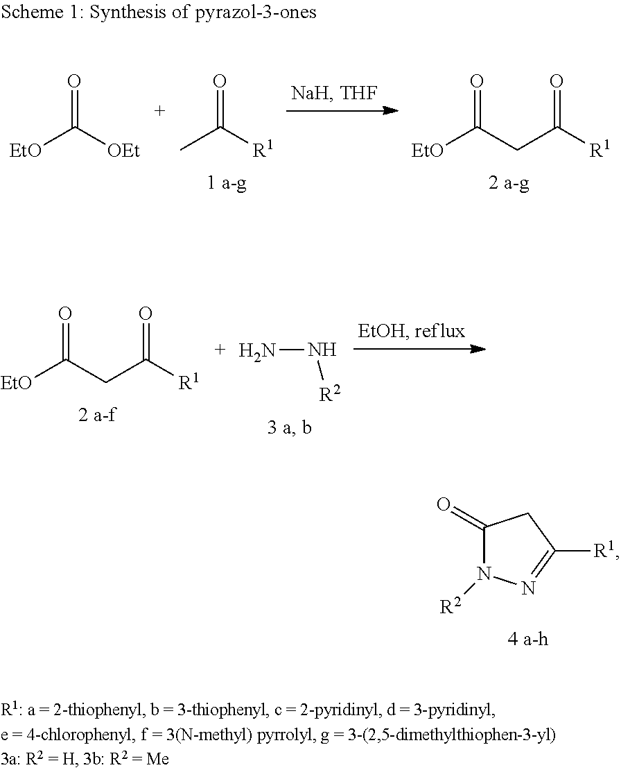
O=C([R1])CC([EtO])=O.NN[R2].C1(=O)N([R2])N=C([R1])C1.O=C([OEt])[EtO].O=C([R1])C.O=C([R1])CC([EtO])=O
